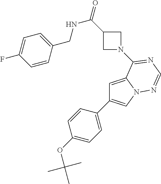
C1C(C(=O)NCC2=CC=C(F)C=C2)CN1C1=NC=NN2C=C(C3=CC=C(OC(C)(C)C)C=C3)C=C21
